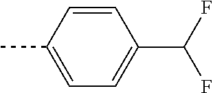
CC1=CC=C(C(F)F)C=C1
